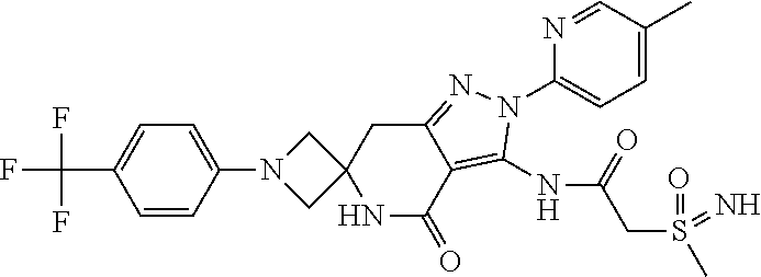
C1=CC(N2CC3(C2)NC(=O)C2=C(NC(CS(C)(=O)=N)=O)N(C4=CC=C(C)C=N4)N=C2C3)=CC=C1C(F)(F)F
